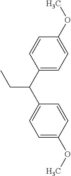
C1(C(CC)C2=CC=C(OC)C=C2)=CC=C(OC)C=C1
